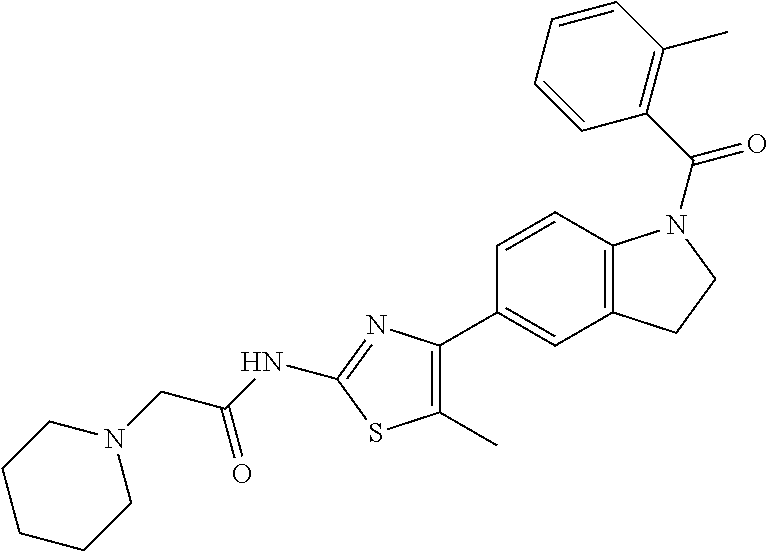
C1=CC2=C(C=C1C1=C(C)SC(NC(CN3CCCCC3)=O)=N1)CCN2C(C1=C(C)C=CC=C1)=O
